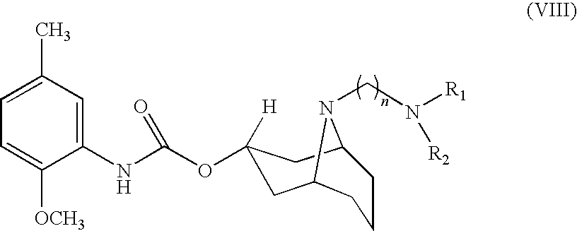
C1(NC(OC2([H])CC3N(CN([R2])[R1])C(C2)CCC3)=O)=CC(C)=CC=C1[OCH3]
